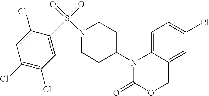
C1=C2C(=CC(Cl)=C1)COC(=O)N2C1CCN(S(=O)(=O)C2=CC(Cl)=C(Cl)C=C2Cl)CC1
